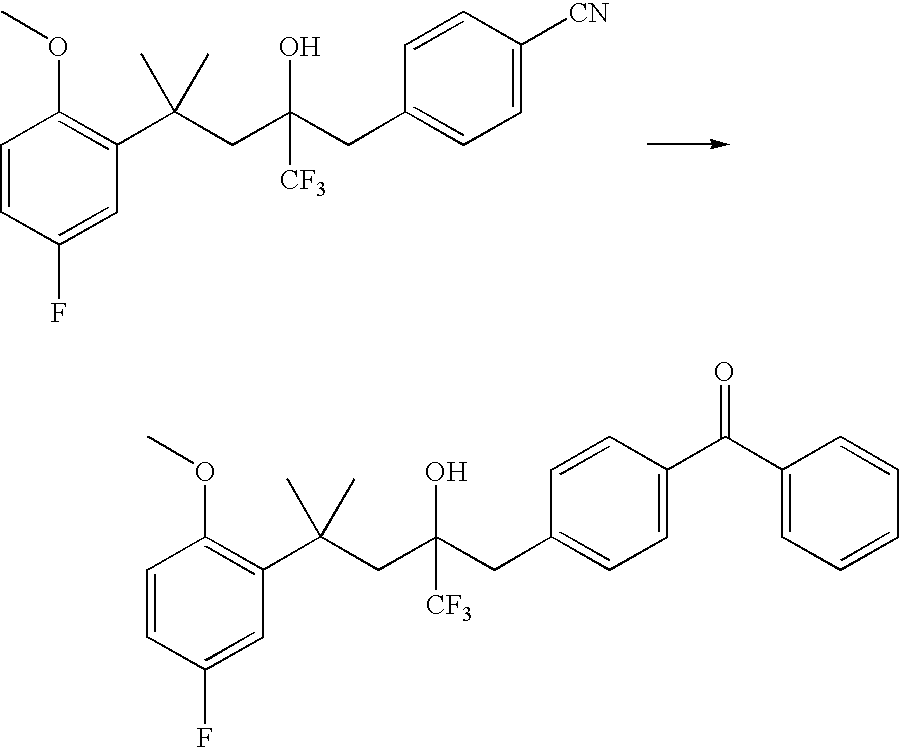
C1=CC(F)=CC(C(CC(CC2=CC=C([CN])C=C2)(O)[CF3])(C)C)=C1OC.C1=CC(F)=CC(C(CC(CC2=CC=C(C(C3=CC=CC=C3)=O)C=C2)(O)[CF3])(C)C)=C1OC
